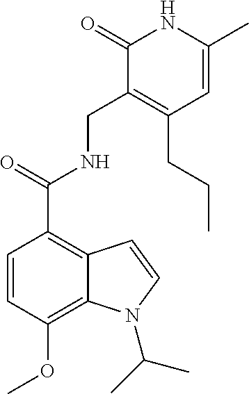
C1=CC(OC)=C2C(=C1C(=O)NCC1=C(CCC)C=C(C)NC1=O)C=CN2C(C)C
